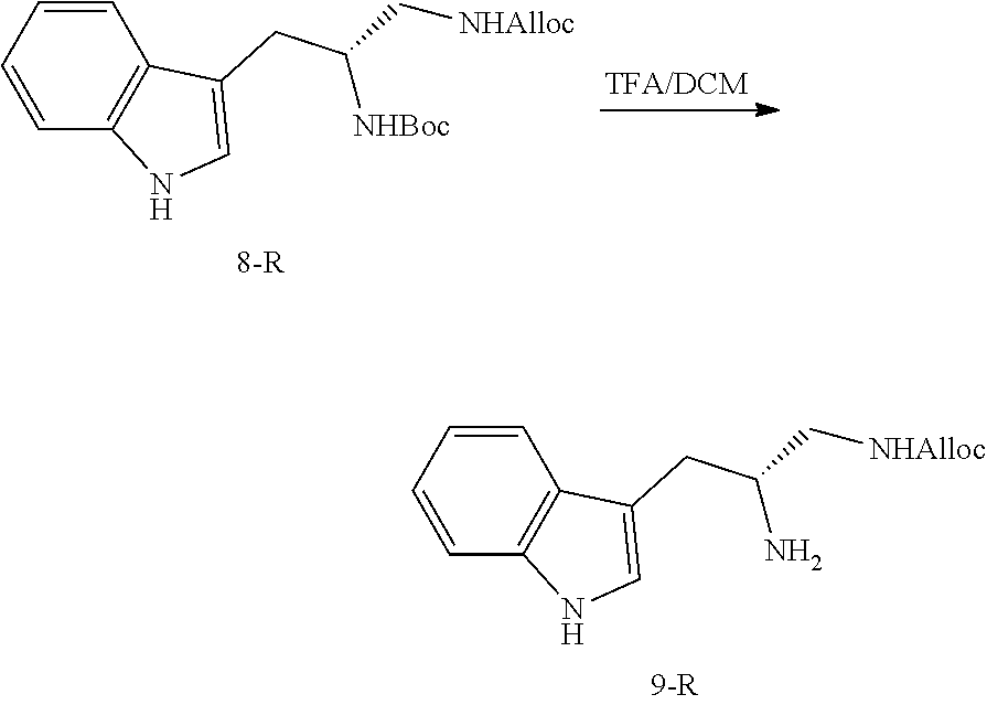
C1=CC=CC2=C1NC=C2CC(N)C[NHAlloc].C1=CC=CC2=C1NC=C2CC([NHBoc])C[NHAlloc]
